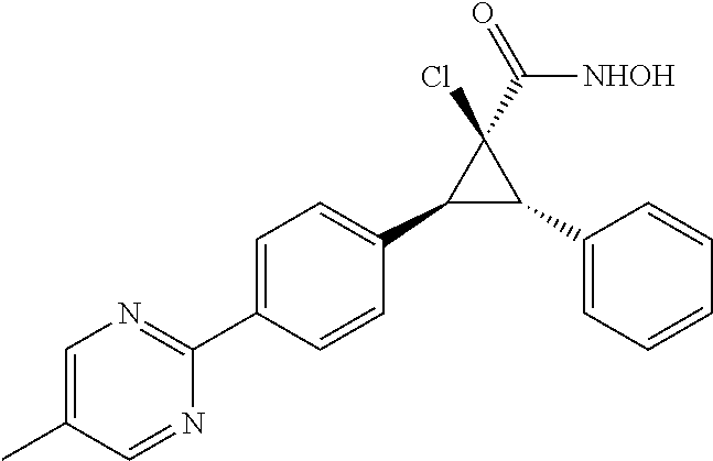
C1=C(C)C=NC(C2=CC=C(C3C(C4=CC=CC=C4)C3(C([NHOH])=O)Cl)C=C2)=N1
